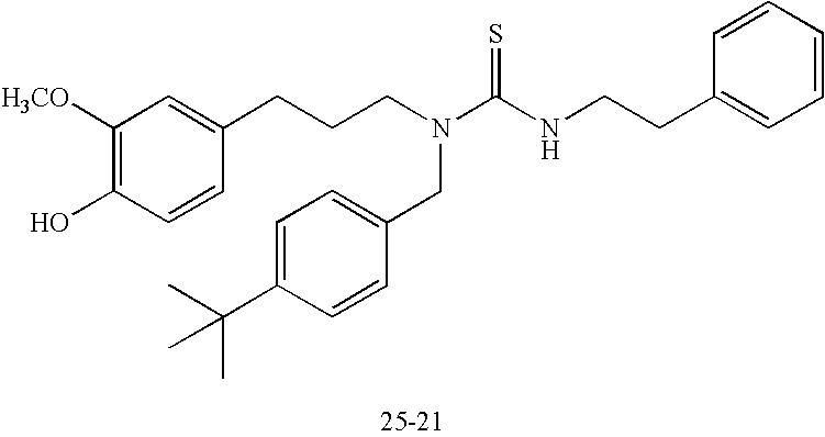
C1([H3CO])=C(O)C=CC(CCCN(C(=S)NCCC2=CC=CC=C2)CC2=CC=C(C(C)(C)C)C=C2)=C1
